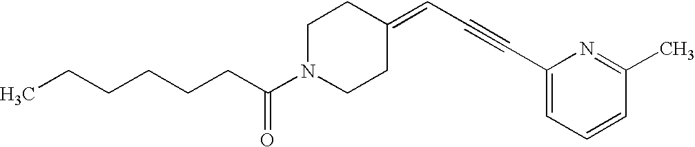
C(CCC(N1CCC(=CC#CC2=CC=CC(C)=N2)CC1)=O)CCC
